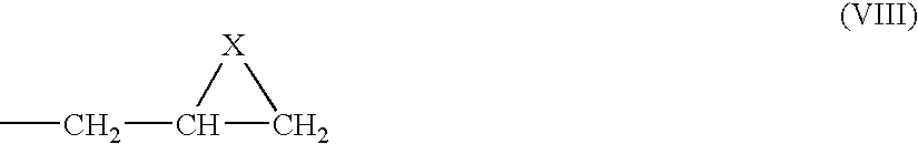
C1(CC)C[X]1
